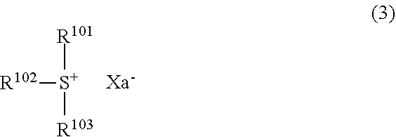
[R102][S+]([R101])[R103]
